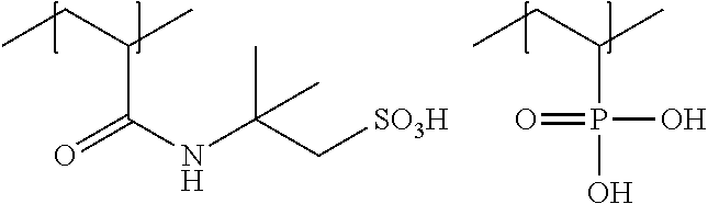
CCC(C)C(NC(C[SO3H])(C)C)=O.CCC(C)P(O)(=O)O
